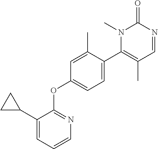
N1(C)C(C2=CC=C(OC3=NC=CC=C3C3CC3)C=C2C)=C(C)C=NC1=O
